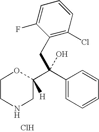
C1CNCC(C(C2=CC=CC=C2)(CC2=C(Cl)C=CC=C2F)O)([H])O1.Cl
